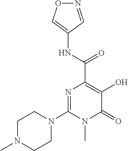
N1=CC(NC(C2=C(O)C(=O)N(C)C(N3CCN(C)CC3)=N2)=O)=CO1
